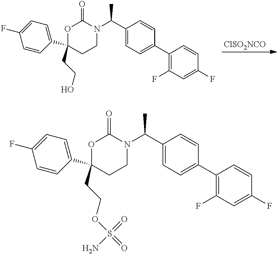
[ClSO2NCO].C1(C2=CC=C(F)C=C2)(CCO)CCN(C(C)C2=CC=C(C3=C(F)C=C(F)C=C3)C=C2)C(=O)O1.C1(C2=CC=C(F)C=C2)(CCOS(=O)(=O)N)CCN(C(C)C2=CC=C(C3=C(F)C=C(F)C=C3)C=C2)C(=O)O1
